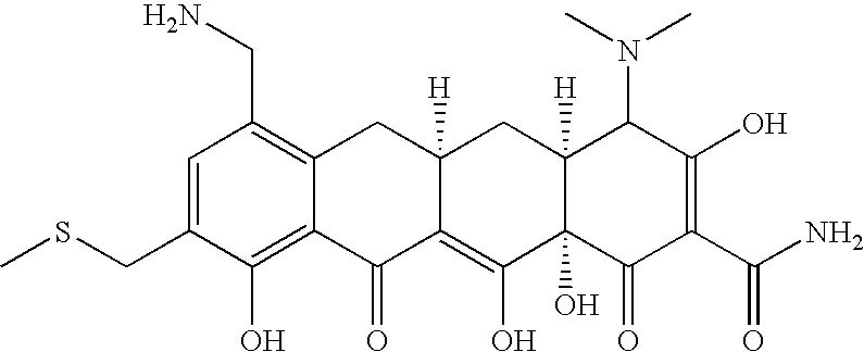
C1(CSC)=CC(CN)=C2C(=C1O)C(=O)C1=C(O)C3(O)C([H])(CC1([H])C2)C(N(C)C)C(O)=C(C(N)=O)C3=O
